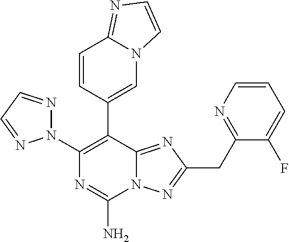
N12C(=NC(CC3=NC=CC=C3F)=N1)C(C1=CN3C(=NC=C3)C=C1)=C(N1N=CC=N1)N=C2N
